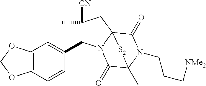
C1(C)([CN])C(C2=CC3=C(C=C2)OCO3)N2C3(C1)C(=O)N(CCC[NMe2])C(C)(C2=O)[S2]3
